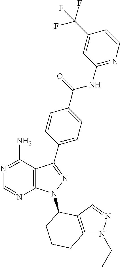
N1=C(N)C2=C(N=C1)N(C1C3=C(N(CC)N=C3)CCC1)N=C2C1=CC=C(C(=O)NC2=NC=CC(C(F)(F)F)=C2)C=C1
